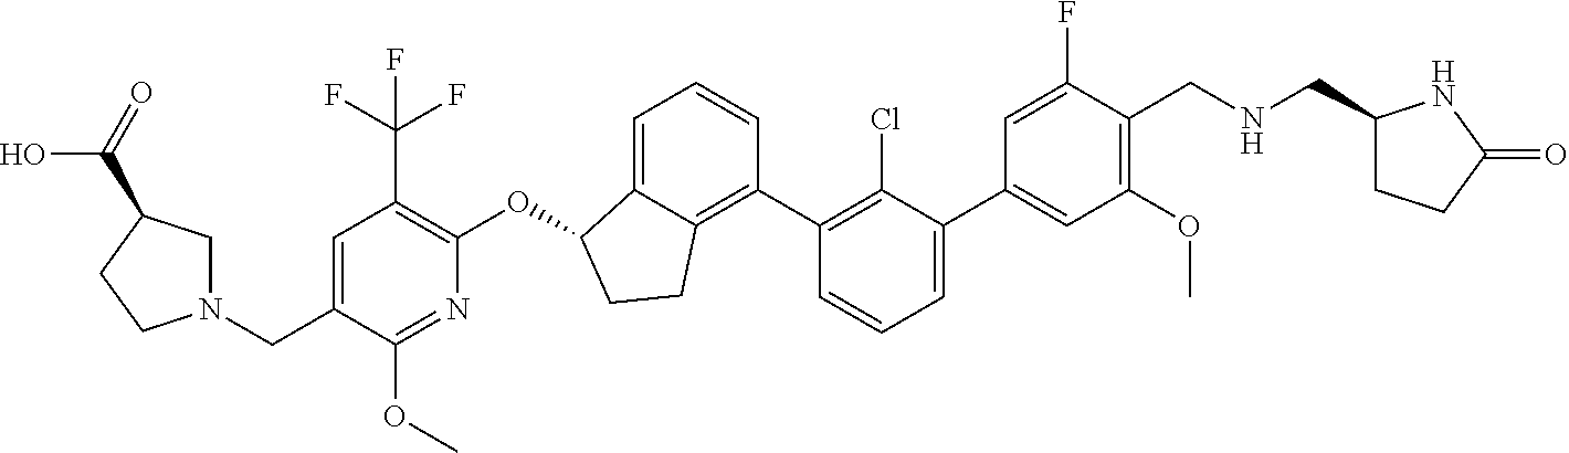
O(C1C2=CC=CC(C3=C(Cl)C(C4=CC(OC)=C(CNCC5CCC(=O)N5)C(F)=C4)=CC=C3)=C2CC1)C1=C(C(F)(F)F)C=C(CN2CC(C(=O)O)CC2)C(OC)=N1
